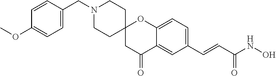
C(N1CCC2(CC1)CC(=O)C1=CC(C=CC(NO)=O)=CC=C1O2)C1=CC=C(OC)C=C1
